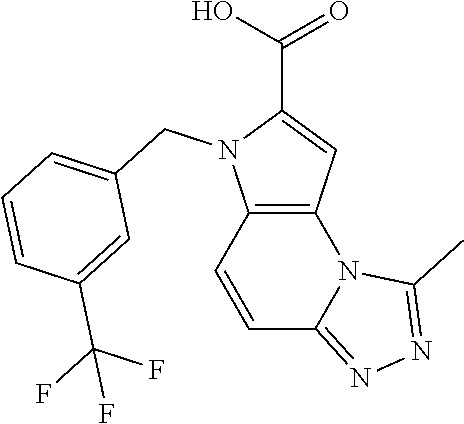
C12=C(C=CC3=NN=C(C)N13)N(CC1=CC=CC(C(F)(F)F)=C1)C(C(O)=O)=C2
